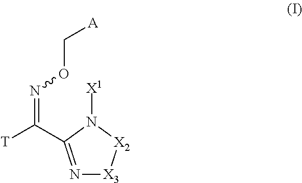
N1=C(C([T])=NOC[A])N([X1])[X2][X3]1
